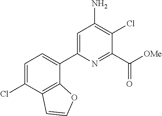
C1=C(C2=CC=C(Cl)C3=C2OC=C3)N=C(C([OMe])=O)C(Cl)=C1N
